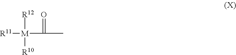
[R11][M]([R10])([R12])C(=O)C
